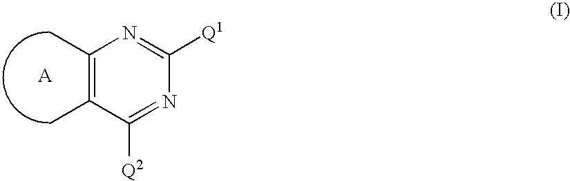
C1(C)=C(C)C([Q2])=NC([Q1])=N1
